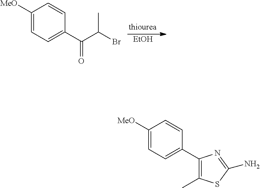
[EtOH].C1=C([MeO])C=CC(C(C(C)Br)=O)=C1.C1=C([MeO])C=CC(C2=C(C)SC(N)=N2)=C1
